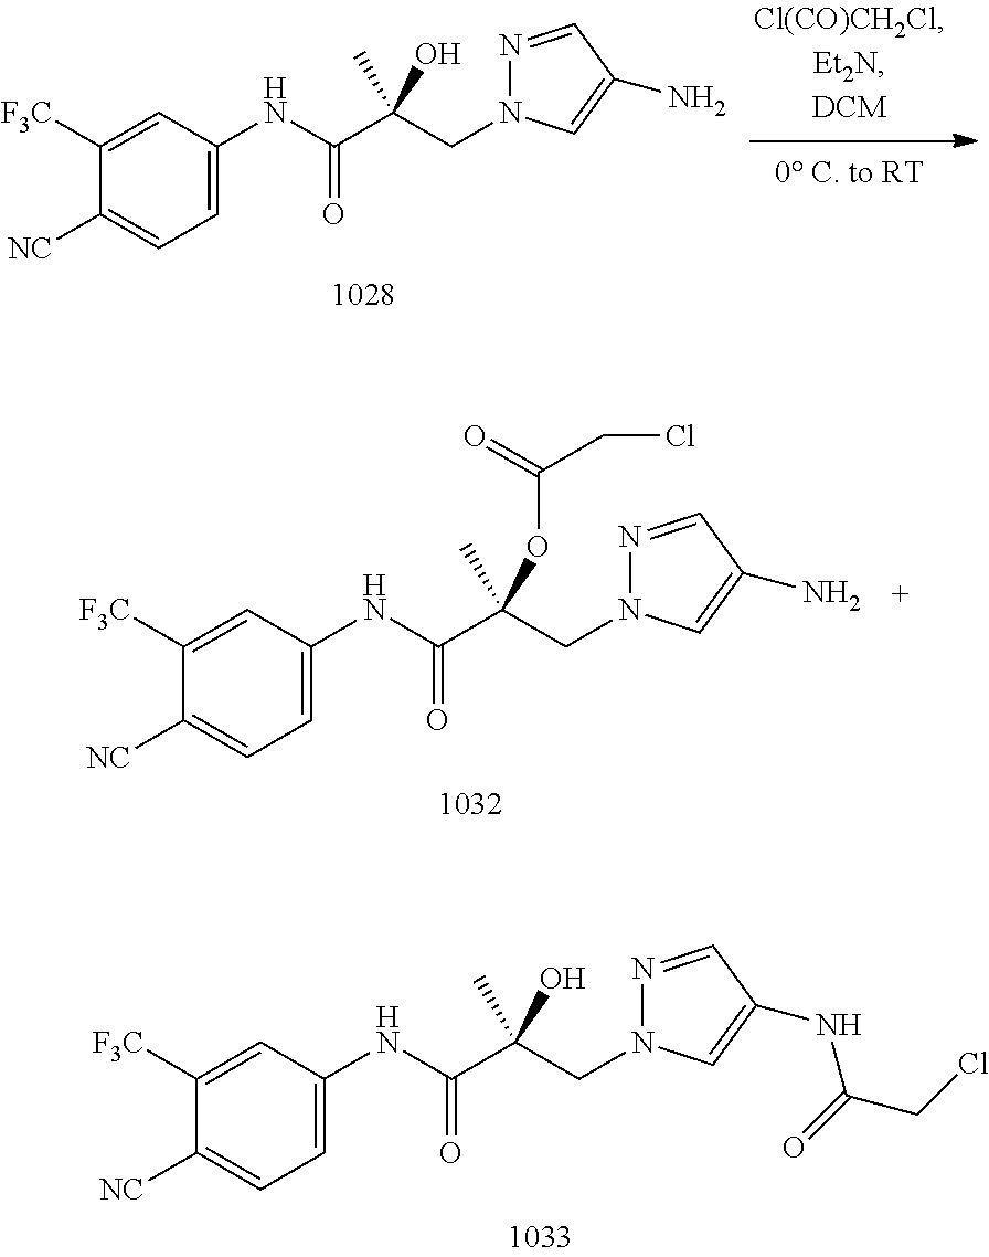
C1=C(NC(C(CN2N=CC(N)=C2)(C)O)=O)C=C([F3C])C([NC])=C1.C1=C(NC(C(CN2N=CC(N)=C2)(C)OC(CCl)=O)=O)C=C([F3C])C([NC])=C1.C1=C(NC(C(CN2N=CC(NC(=O)CCl)=C2)(C)O)=O)C=C([F3C])C([NC])=C1
